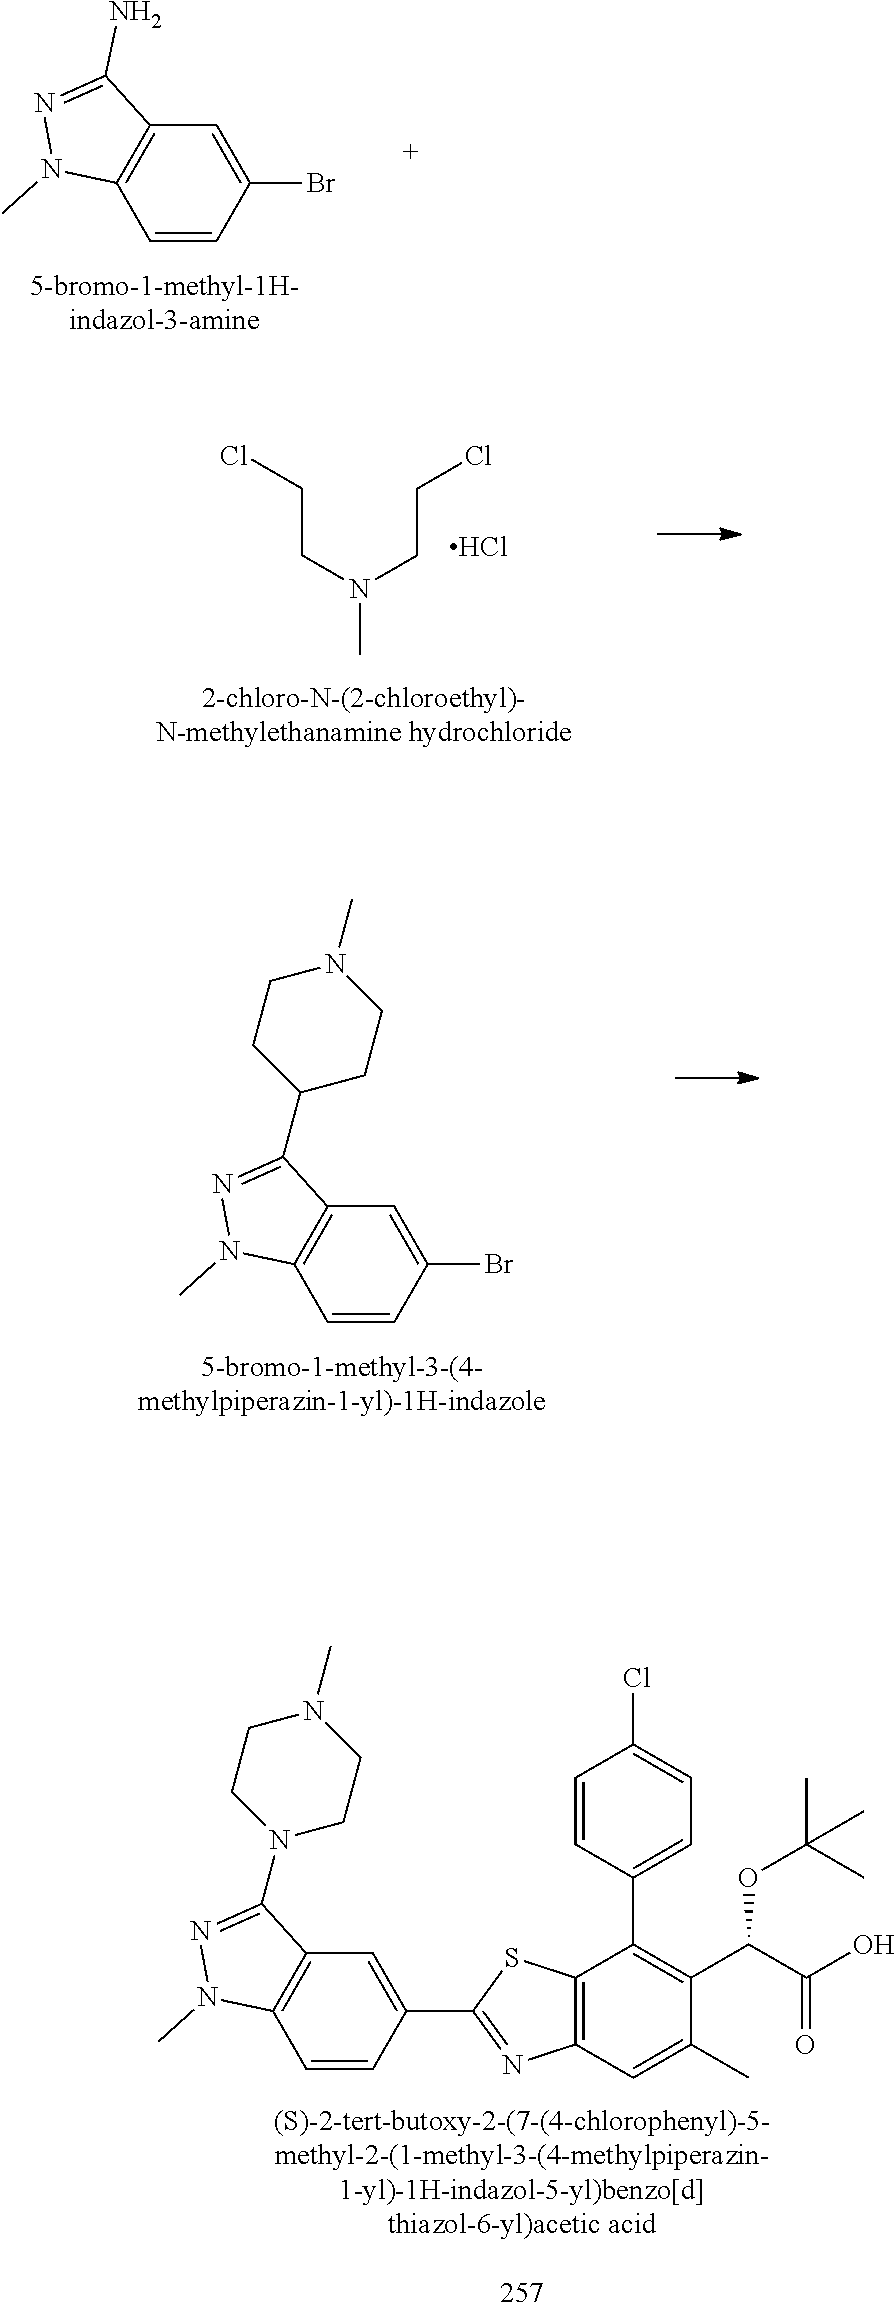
C1=CC(C2=C(C(C(O)=O)OC(C)(C)C)C(C)=CC3=C2SC(C2=CC4=C(C=C2)N(C)N=C4N2CCN(C)CC2)=N3)=CC=C1Cl.C1(Br)=CC2=C(C=C1)N(C)N=C2N.ClCCN(CCCl)C.Cl.C1(Br)=CC2=C(C=C1)N(C)N=C2C1CCN(C)CC1
